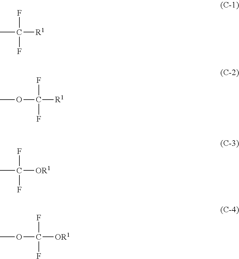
FC(F)([R1])C.FC(F)([R1])OC.FC(F)([OR1])C.FC(F)([OR1])OC
